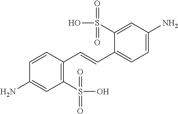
C1=CC(C=CC2=CC=C(N)C=C2S(=O)(=O)O)=C(S(=O)(=O)O)C=C1N
